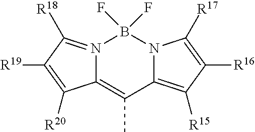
C12=C(C)C3=C([R15])C([R16])=C([R17])N3B(F)(F)N1=C([R18])C([R19])=C2[R20]
